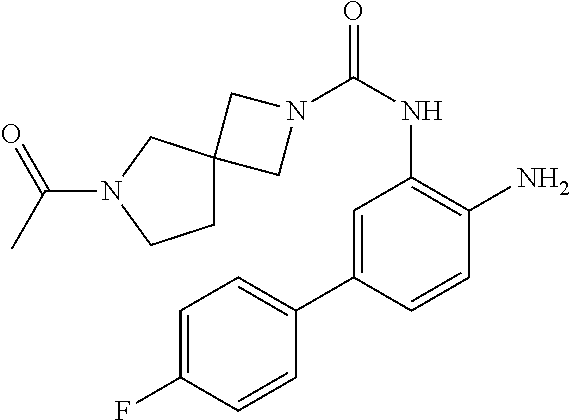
C1=C(C2=CC=C(F)C=C2)C=CC(N)=C1NC(=O)N1CC2(C1)CCN(C(=O)C)C2
